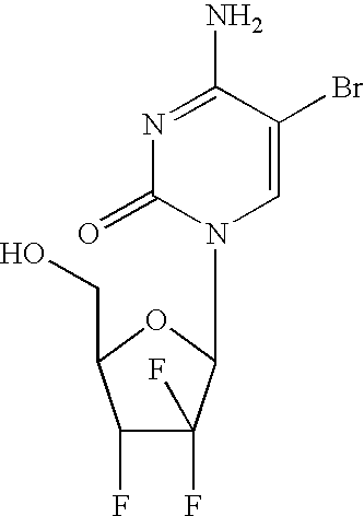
C1=C(Br)C(N)=NC(=O)N1C1C(F)(F)C(F)C(CO)O1
